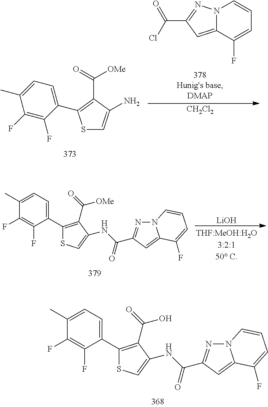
C1(C2=C(C(=O)O)C(NC(=O)C3=NN4C(=C3)C(F)=CC=C4)=CS2)=CC=C(C)C(F)=C1F.[LiOH].C1(C2=C(C(=O)[OMe])C(NC(=O)C3=NN4C(=C3)C(F)=CC=C4)=CS2)=CC=C(C)C(F)=C1F.S1C=C(N)C(C(=O)[OMe])=C1C1=CC=C(C)C(F)=C1F.C(C1=NN2C(=C1)C(F)=CC=C2)(Cl)=O.[CH2Cl2]
